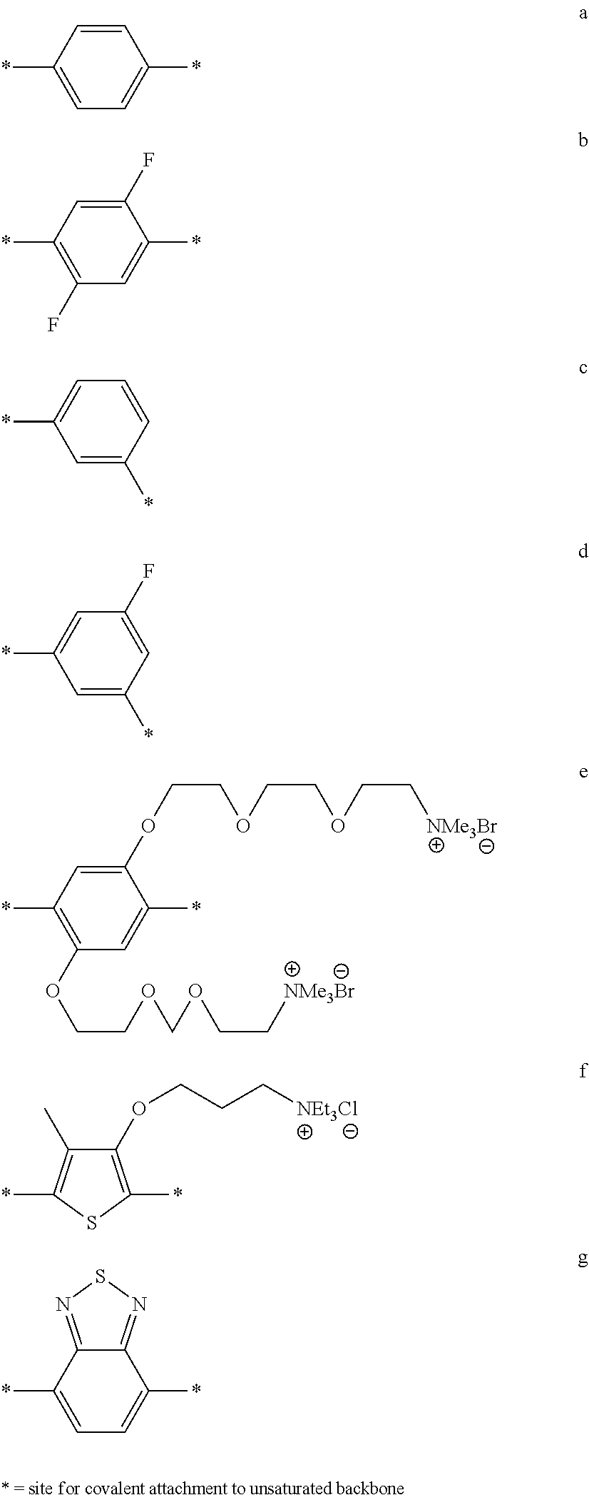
C1=CC(*)=CC=C1*.C1(F)=CC(*)=C(F)C=C1*.C1=CC(*)=CC(*)=C1.C1(F)=CC(*)=CC(*)=C1.C1(OCCOCCOCC[NMe3Br])=CC(*)=C(OCCOCOCC[NMe3Br])C=C1*.C1(OCCC[NEt3Cl])=C(*)SC(*)=C1C.C1=C(*)C2=NSN=C2C(*)=C1
